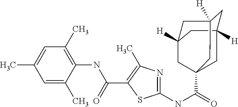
C1=C(C)C(NC(C2=C(C)N=C(NC(=O)C34CC5([H])CC([H])(CC([H])(C5)C3)C4)S2)=O)=C(C)C=C1C
